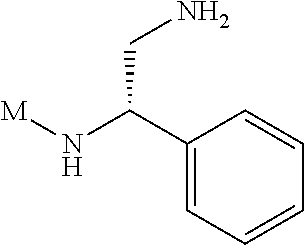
[M]NC(C1=CC=CC=C1)CN
